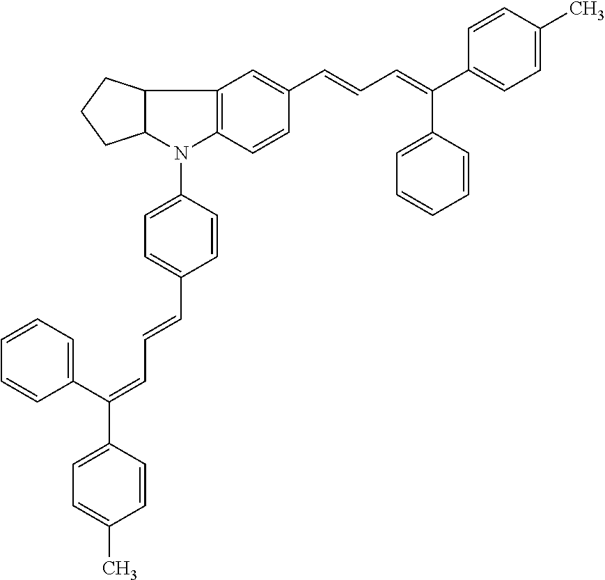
C12C(N(C3=CC=C(C=CC=C(C4=CC=C(C)C=C4)C4=CC=CC=C4)C=C3)C3=C1C=C(C=CC=C(C1=CC=C(C)C=C1)C1=CC=CC=C1)C=C3)CCC2
